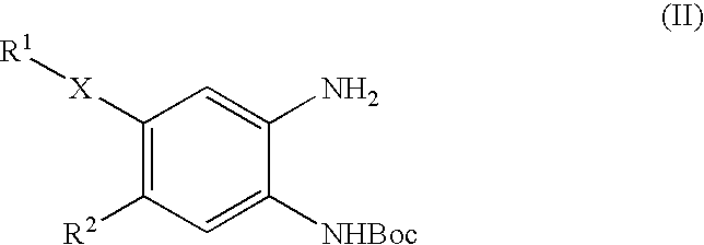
C1([X][R1])=C([R2])C=C([NHBoc])C(N)=C1
